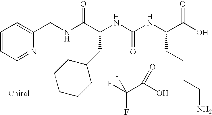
N(C(C(NC(NC(C(O)=O)CCCCN)=O)CC1CCCCC1)=O)CC1=CC=CC=N1.FC(C(O)=O)(F)F
